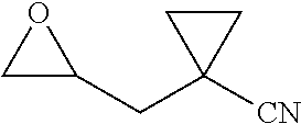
C1C(CC2([CN])CC2)O1
